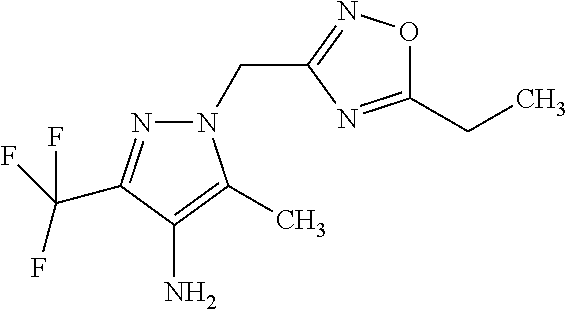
C1(CC)=NC(CN2N=C(C(F)(F)F)C(N)=C2C)=NO1
